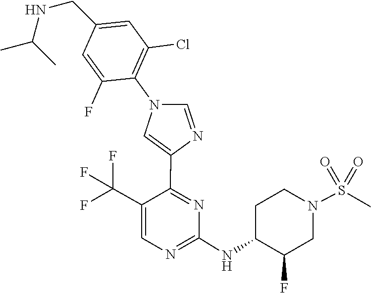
C1(NC2C(F)CN(S(=O)(=O)C)CC2)=NC=C(C(F)(F)F)C(C2=CN(C3=C(Cl)C=C(CNC(C)C)C=C3F)C=N2)=N1
